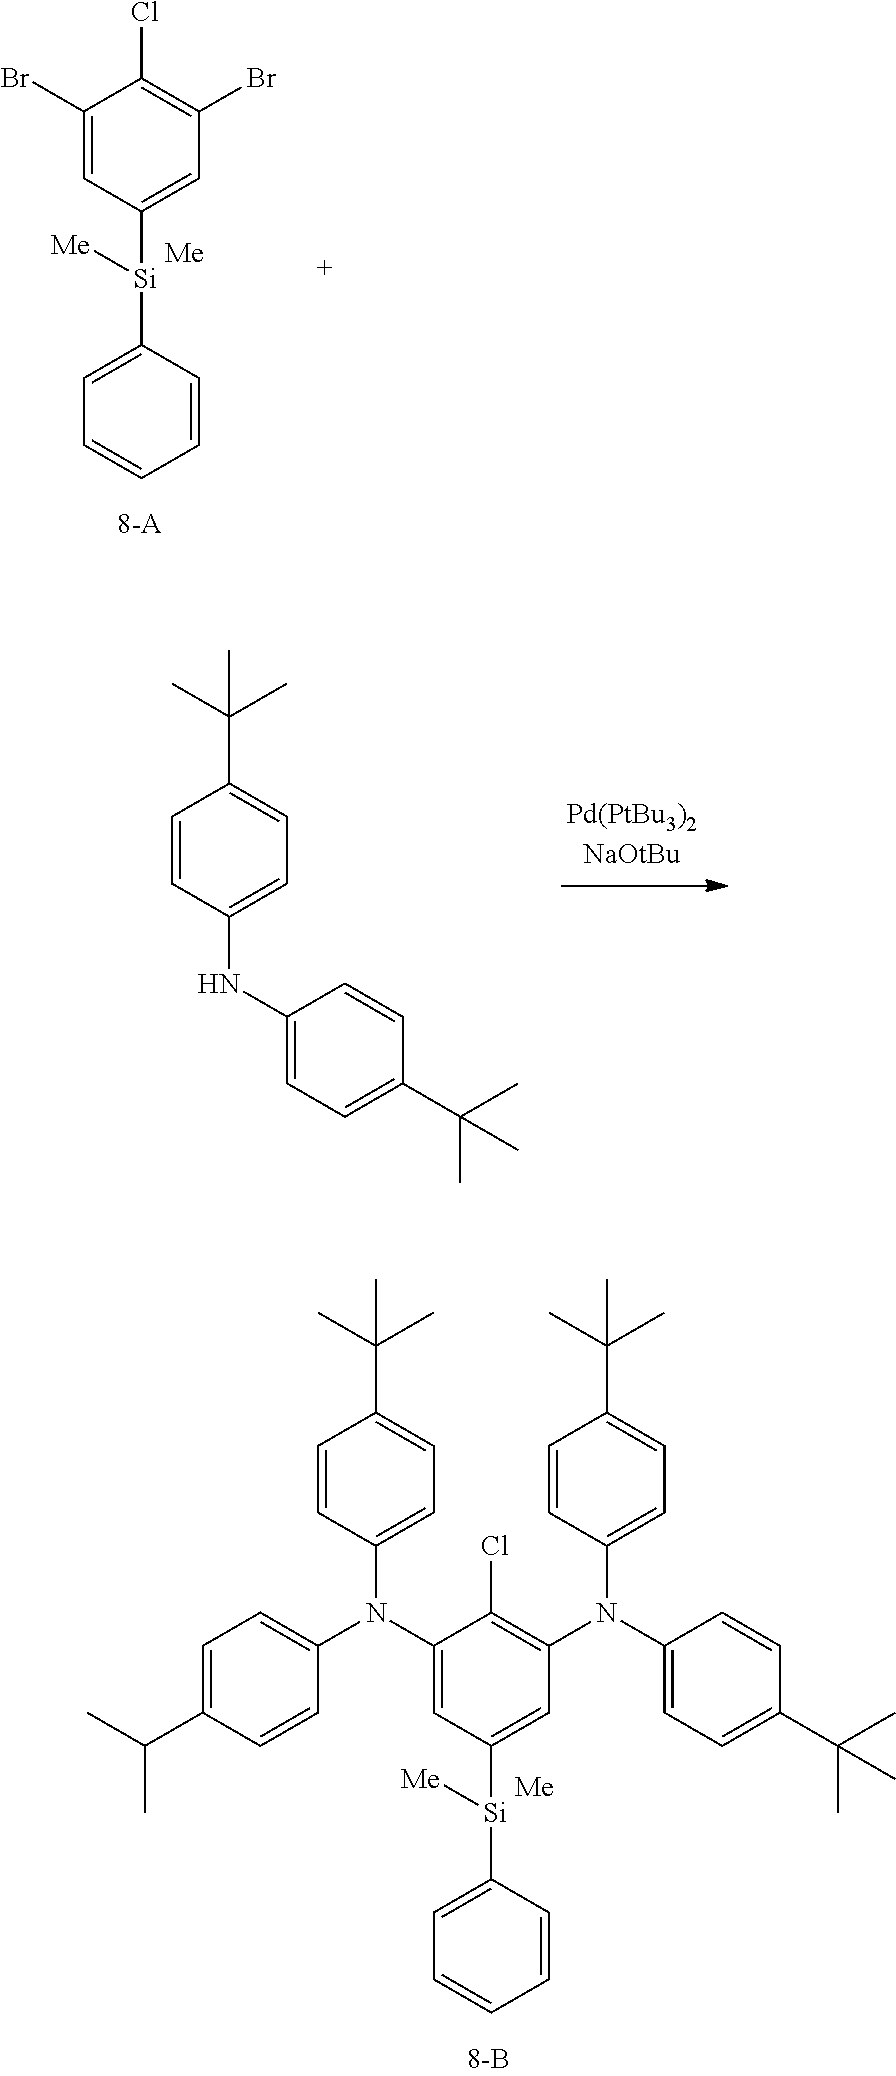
C1(N(C2=CC=C(C(C)C)C=C2)C2=CC=C(C(C)(C)C)C=C2)=CC([Si](C2=CC=CC=C2)[Me])=CC(N(C2=CC=C(C(C)(C)C)C=C2)C2=CC=C(C(C)(C)C)C=C2)=C1Cl.[Me].C1(Br)=CC([Si](C2=CC=CC=C2)[Me])=CC(Br)=C1Cl.[Me].C1=CC(NC2=CC=C(C(C)(C)C)C=C2)=CC=C1C(C)(C)C
